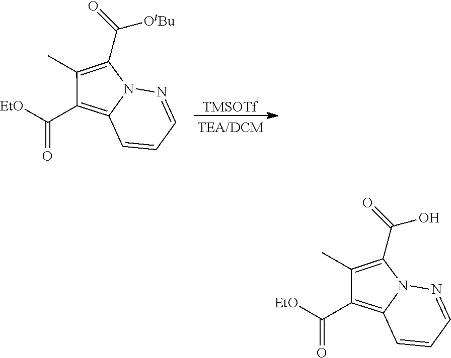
[TMSOTf].C(=O)(C1=C2N(N=CC=C2)C(C(=O)[OtBu])=C1C)[EtO].C(=O)(C1=C2N(N=CC=C2)C(C(=O)O)=C1C)[EtO]
